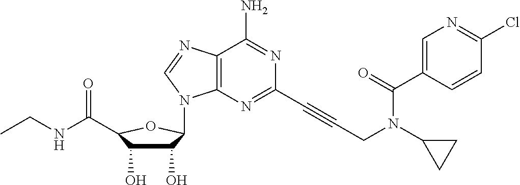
C12=C(N=C(C#CCN(C3CC3)C(C3=CN=C(Cl)C=C3)=O)N=C1N)N(C1C(O)C(O)C(C(=O)NCC)O1)C=N2
